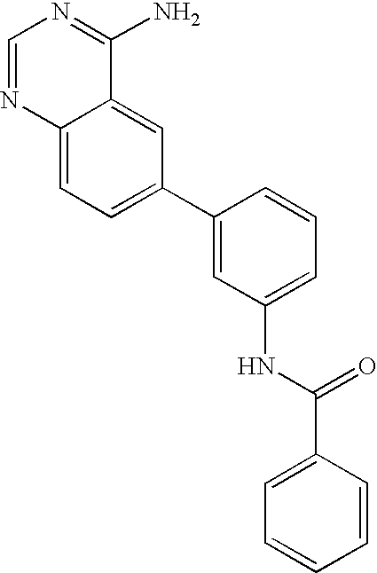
C12=CC=C(C3=CC(NC(C4=CC=CC=C4)=O)=CC=C3)C=C1C(N)=NC=N2
